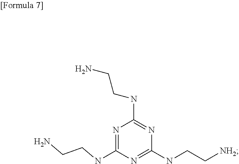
N1=C(NCCN)N=C(NCC[NH2])N=C1NCCN
